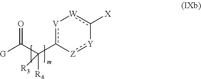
[X]c1[W][V]c(C(C([G])=O)([R4])[R3])-[Z]:[Y]-1
